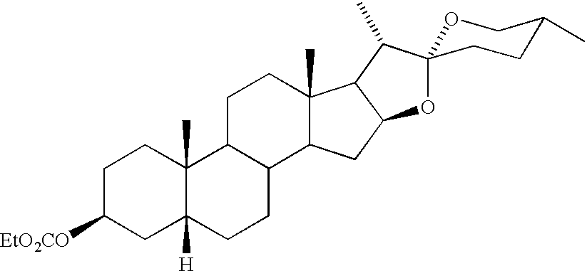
C1C([EtO2CO])CC2([H])C(C)(C1)C1C(CC2)C2C(C)(CC1)C1C(C2)OC2(C1C)OCC(C)CC2
